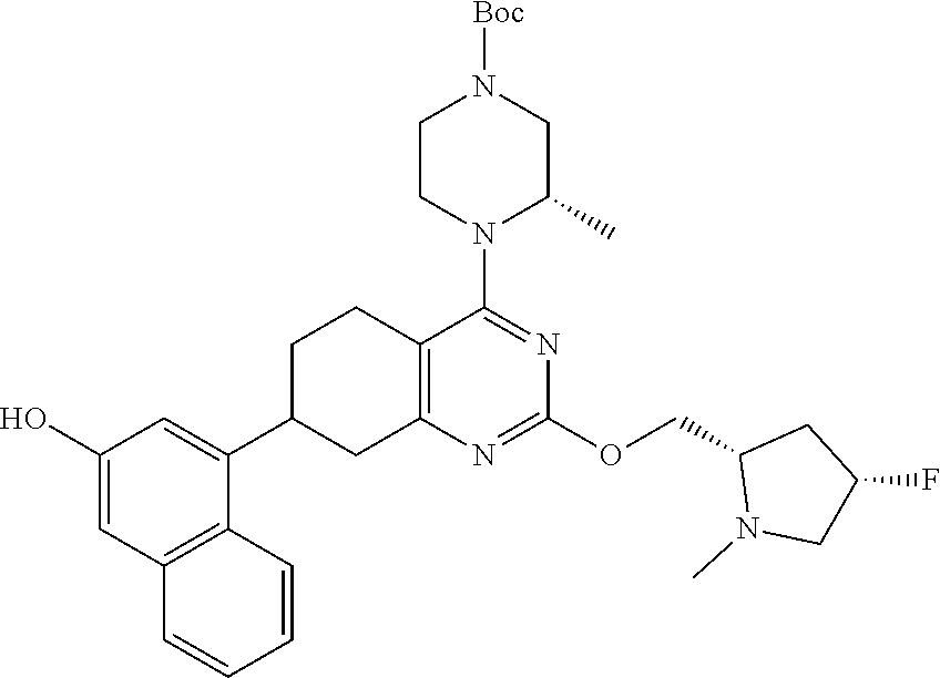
C12=C(C=CC=C1)C(C1CC3=C(CC1)C(N1C(C)CN([Boc])CC1)=NC(OCC1N(C)CC(F)C1)=N3)=CC(O)=C2
